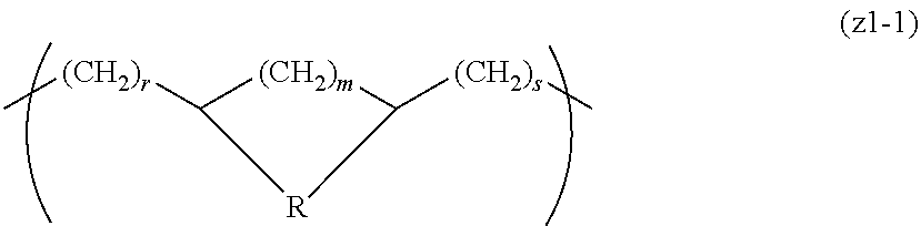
C[(CH2)r]C1[(CH2)m]C([(CH2)s]C)[R]1
